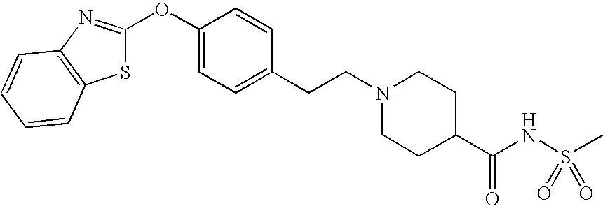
C1=C(OC2=NC3=C(S2)C=CC=C3)C=CC(CCN2CCC(C(NS(C)(=O)=O)=O)CC2)=C1
